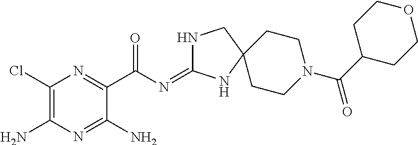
C1(Cl)=C(N)N=C(N)C(C(N=C2NCC3(N2)CCN(C(C2CCOCC2)=O)CC3)=O)=N1
